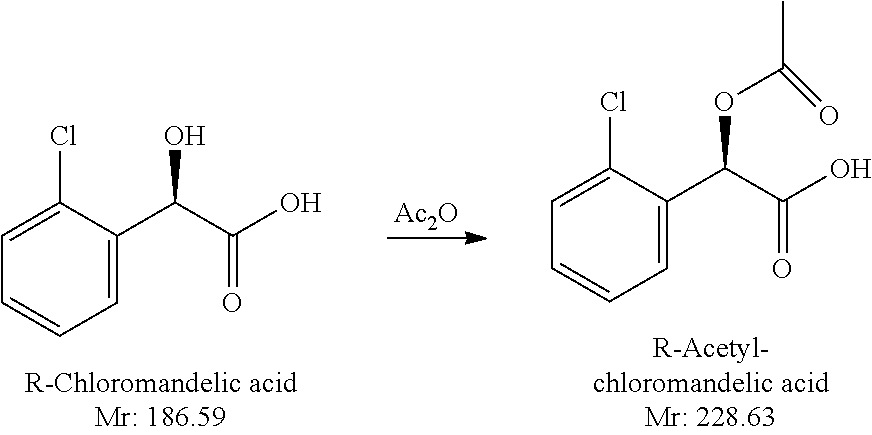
[Ac2O].C1=C(C(C(O)=O)O)C(Cl)=CC=C1.C1=C(C(C(O)=O)OC(=O)C)C(Cl)=CC=C1
